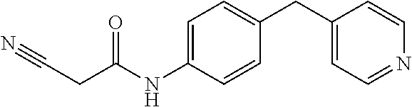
N#CCC(=O)NC1=CC=C(CC2=CC=NC=C2)C=C1
